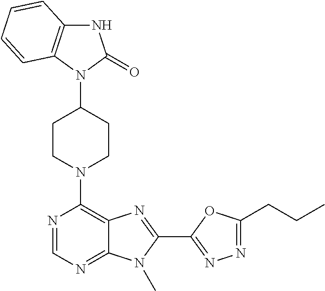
N1C2=C(N(C3CCN(C4=C5C(=NC=N4)N(C)C(C4=NN=C(CCC)O4)=N5)CC3)C1=O)C=CC=C2
